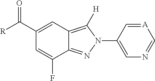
C12=NN(C3=CN=C[A]=C3)C([H])=C1C=C(C([R])=O)C=C2F
